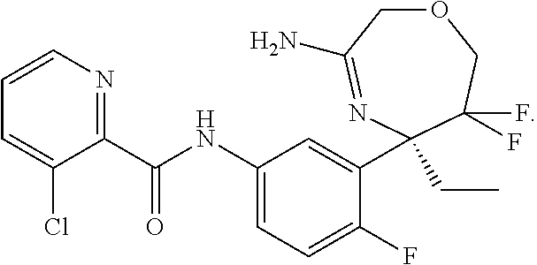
O1CC(N)=NC(CC)(C2=CC(NC(C3=NC=CC=C3Cl)=O)=CC=C2F)C(F)(F)C1
